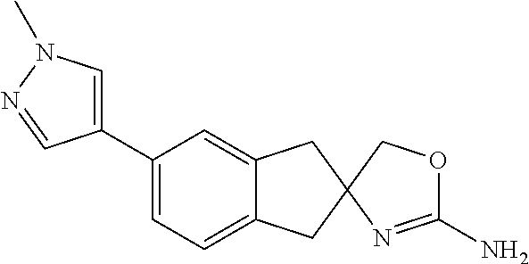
C1(C2=CC=C3C(=C2)CC2(C3)COC(N)=N2)=CN(C)N=C1
